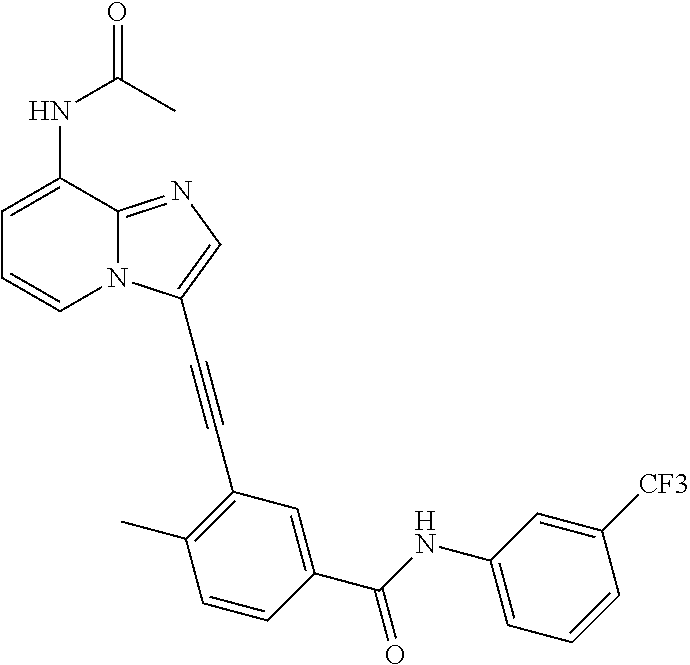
C1=C(NC(=O)C)C2=NC=C(C#CC3=C(C)C=CC(C(NC4=CC=CC([CF3])=C4)=O)=C3)N2C=C1
